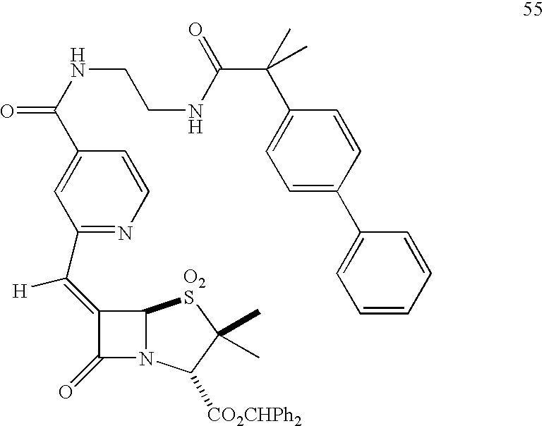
C1(C(NCCNC(C(C2=CC=C(C3=CC=CC=C3)C=C2)(C)C)=O)=O)=CC(C(=C2C(=O)N3C2[O2S]C(C)(C)C3[CO2CHPh2])[H])=NC=C1
